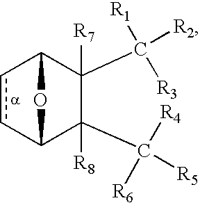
c1cC2C(C([R5])([R6])[R4])([R8])C(C([R2])([R1])[R3])([R7])C1O2
